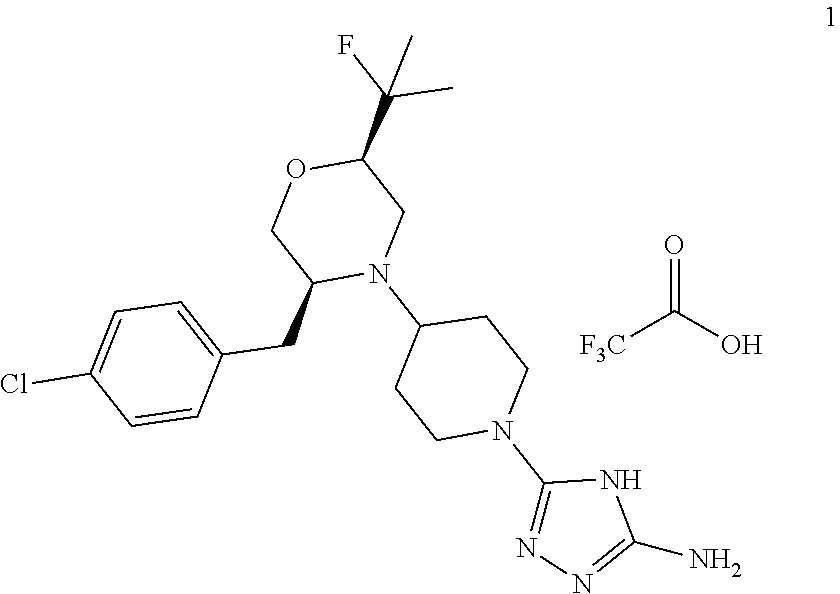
C(O)(=O)[F3C].N1(C2=NN=C(N)N2)CCC(N2C(CC3=CC=C(Cl)C=C3)COC(C(C)(C)F)C2)CC1
